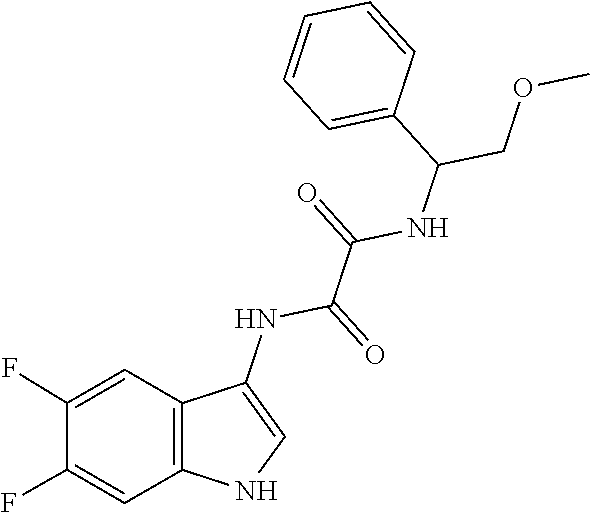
C1(F)=CC2=C(C=C1F)C(NC(C(=O)NC(COC)C1=CC=CC=C1)=O)=CN2
